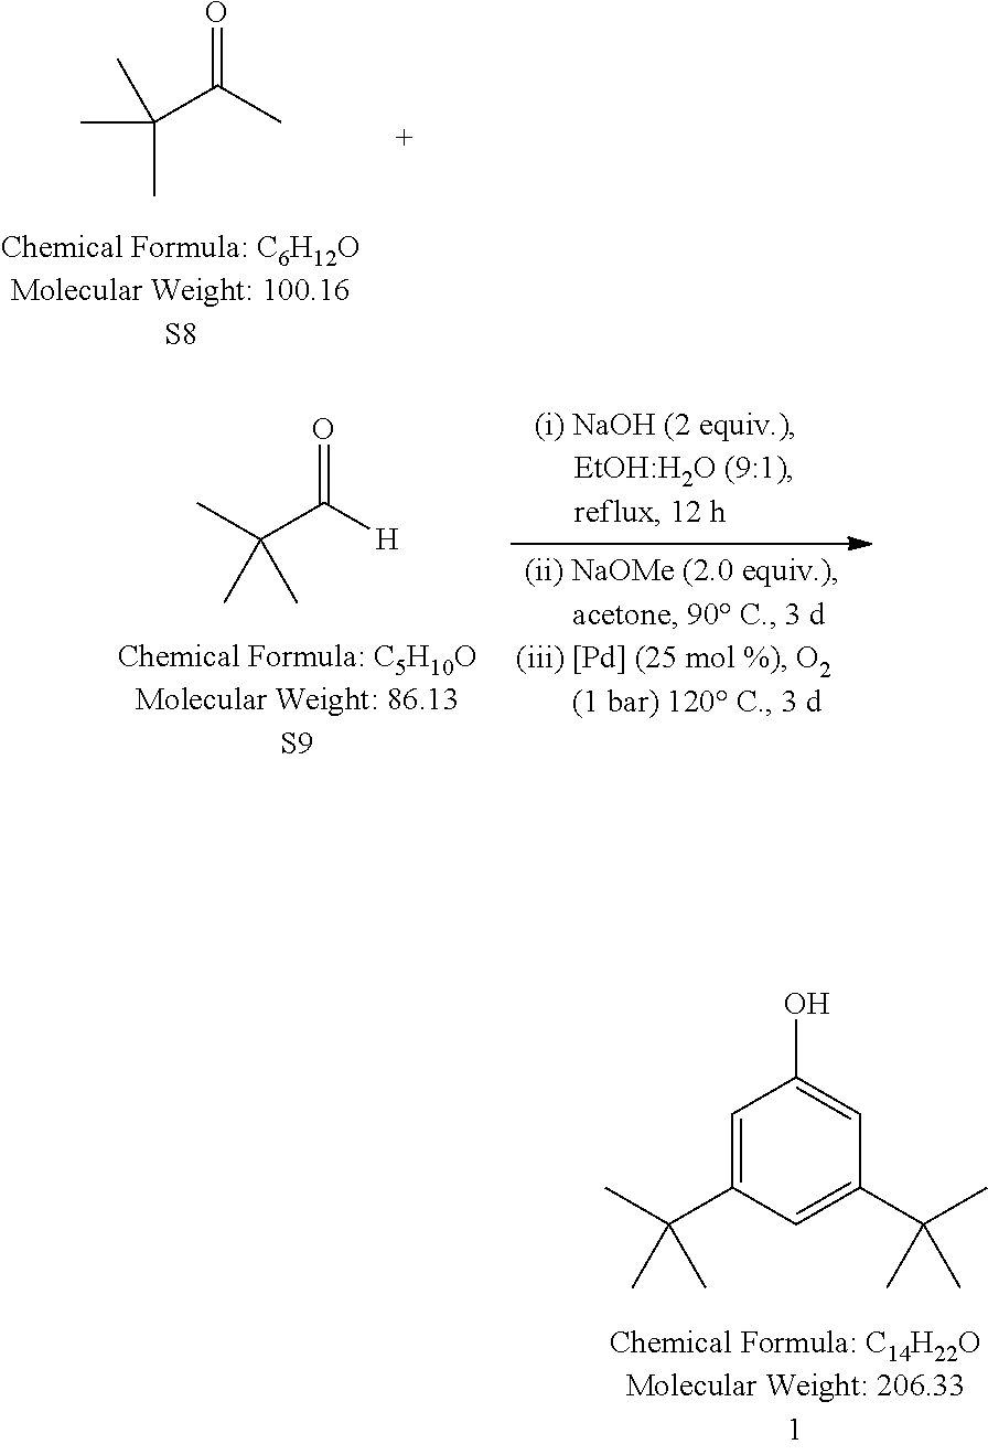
CC(C(C)=O)(C)C.CC(C([H])=O)(C)C.C1=C(C(C)(C)C)C=C(C(C)(C)C)C=C1O
